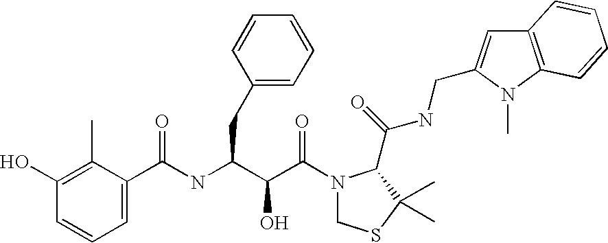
C1(O)=C(C)C(C(NC(C(C(=O)N2CSC(C)(C)C2C(NCC2=CC3=C(N2C)C=CC=C3)=O)O)CC2=CC=CC=C2)=O)=CC=C1
